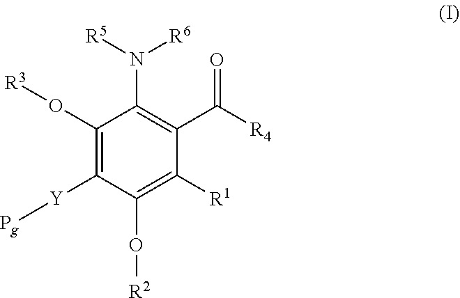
C1(O[R3])=C([Y][Pg])C(O[R2])=C([R1])C(C([R4])=O)=C1N([R5])[R6]
